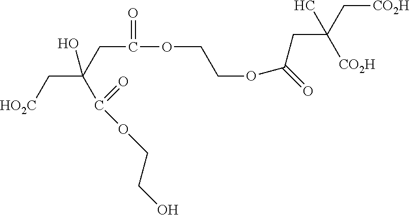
C(C(O)(C(=O)OCCO)CC(OCCOC(CC(C[CO2H])([CO2H])C)=O)=O)[HO2C]
